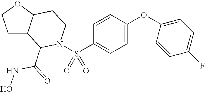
C1=C(OC2=CC=C(F)C=C2)C=CC(S(N2C(C(=O)NO)C3CCOC3CC2)(=O)=O)=C1
